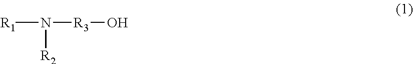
[R1]N([R3]O)[R2]
